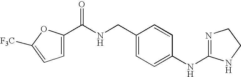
C(NCC1=CC=C(NC2=NCCN2)C=C1)(=O)C1=CC=C([F3C])O1
